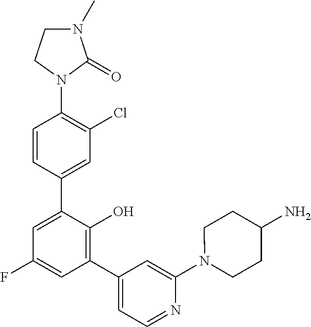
C1(N2C(=O)N(C)CC2)=C(Cl)C=C(C2=CC(F)=CC(C3=CC=NC(N4CCC(N)CC4)=C3)=C2O)C=C1
